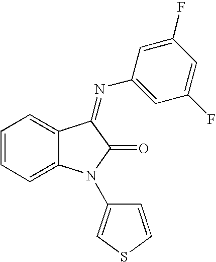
C1=CC=C2C(=C1)C(=NC1=CC(F)=CC(F)=C1)C(=O)N2C1=CSC=C1
